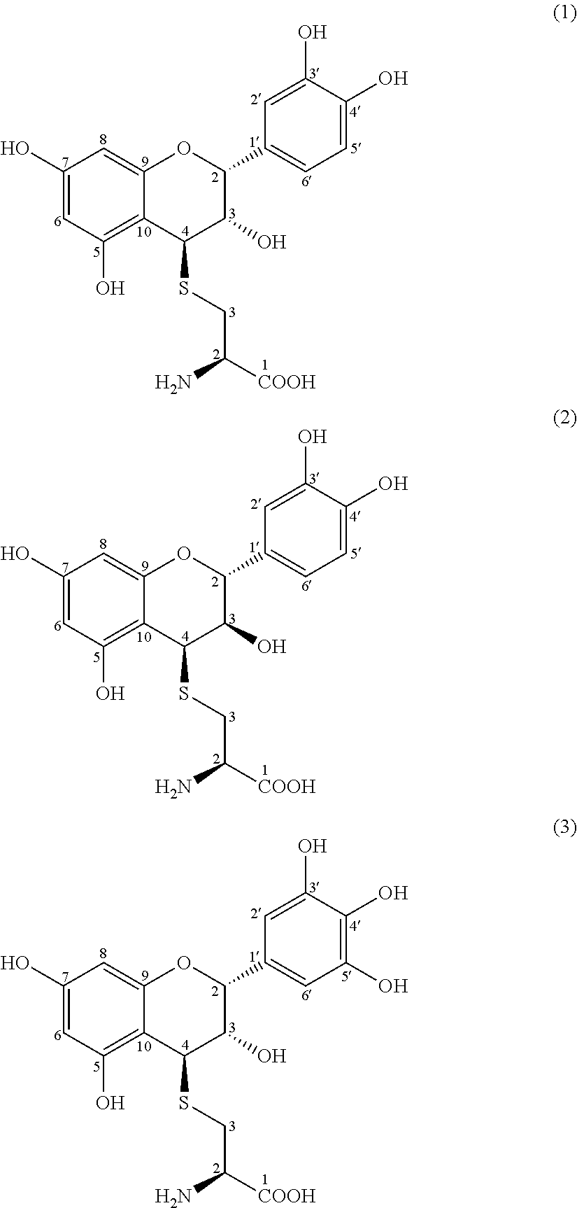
C1(O)=CC(O)=C2C(=C1)OC(C1=CC=C(O)C(O)=C1)C(O)C2SCC(N)[COOH].C1(O)=CC(O)=C2C(=C1)OC(C1=CC=C(O)C(O)=C1)C(O)C2SCC(N)[COOH].C1(O)=CC(O)=C2C(=C1)OC(C1=CC(O)=C(O)C(O)=C1)C(O)C2SCC(N)[COOH]
